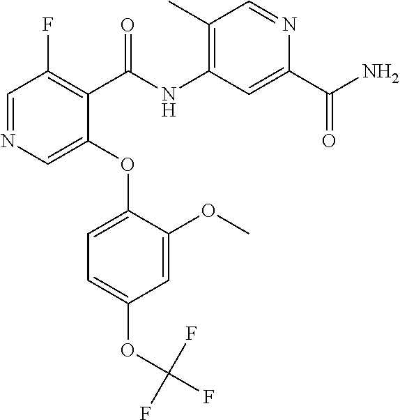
C1=NC=C(OC2=CC=C(OC(F)(F)F)C=C2OC)C(C(NC2=C(C)C=NC(C(N)=O)=C2)=O)=C1F
